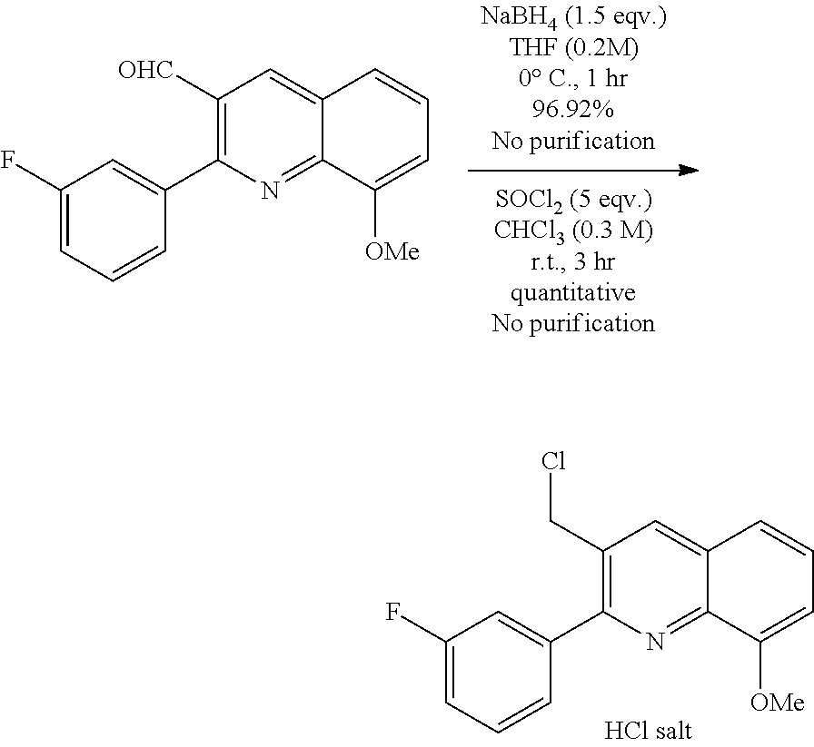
C1([OHC])=C(C2=CC(F)=CC=C2)N=C2C(=C1)C=CC=C2[OMe].C1(CCl)=C(C2=CC(F)=CC=C2)N=C2C(=C1)C=CC=C2[OMe]
